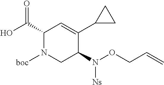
C1(C(O)=O)N([boc])CC(N([Ns])OCC=C)C(C2CC2)=C1
